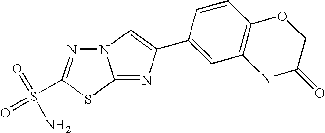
N12N=C(S(=O)(=O)N)SC1=NC(C1=CC3=C(C=C1)OCC(=O)N3)=C2
